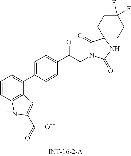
C1(C(CN2C(=O)C3(NC2=O)CCC(F)(F)CC3)=O)=CC=C(C2=CC=CC3=C2C=C(C(=O)O)N3)C=C1
